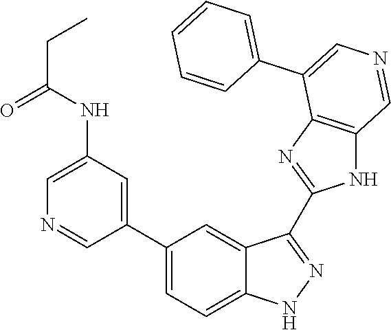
C(NC1=CN=CC(C2=CC=C3C(=C2)C(C2=NC4=C(N2)C=NC=C4C2=CC=CC=C2)=NN3)=C1)(CC)=O
